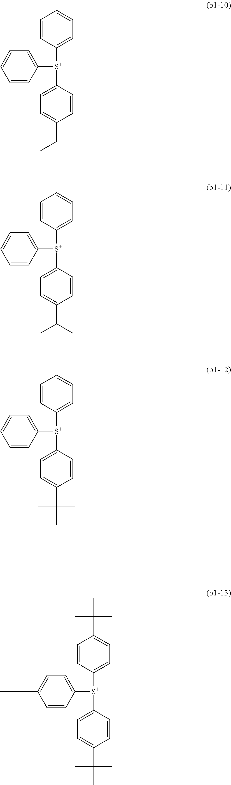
C1=CC([S+](C2=CC=CC=C2)C2=CC=C(CC)C=C2)=CC=C1.C1=CC([S+](C2=CC=CC=C2)C2=CC=C(C(C)C)C=C2)=CC=C1.C1=CC([S+](C2=CC=CC=C2)C2=CC=C(C(C)(C)C)C=C2)=CC=C1.C1=CC([S+](C2=CC=C(C(C)(C)C)C=C2)C2=CC=C(C(C)(C)C)C=C2)=CC=C1C(C)(C)C
